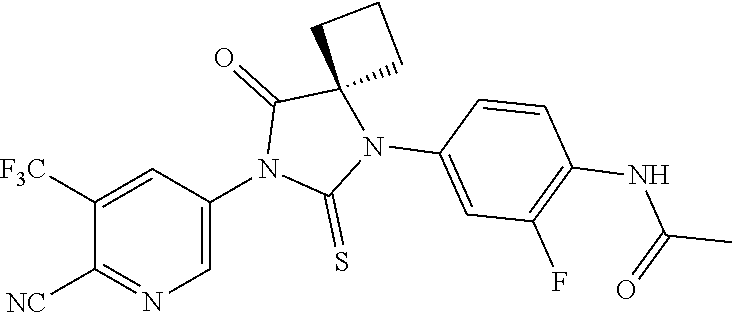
C1=C(N2C(=S)N(C3=CC(F)=C(NC(=O)C)C=C3)C3(C2=O)CCC3)C=C([F3C])C([NC])=N1
